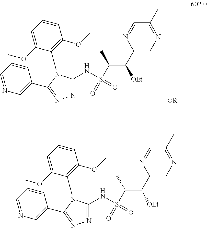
C1(C(C(S(=O)(NC2=NN=C(C3=CN=CC=C3)N2C2=C(OC)C=CC=C2OC)=O)C)[OEt])=CN=C(C)C=N1.C1(C(C(S(=O)(NC2=NN=C(C3=CN=CC=C3)N2C2=C(OC)C=CC=C2OC)=O)C)[OEt])=CN=C(C)C=N1.[OR]
